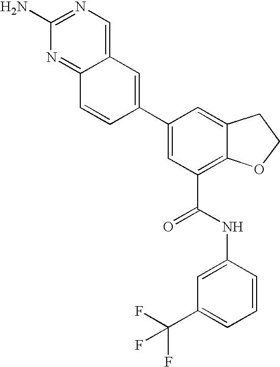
C12=NC(N)=NC=C1C=C(C1=CC(C(NC3=CC(C(F)(F)F)=CC=C3)=O)=C3C(=C1)CCO3)C=C2
